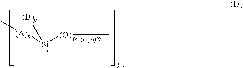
[Si](C)([(B)y])([(A)x]C)[(O)]C
